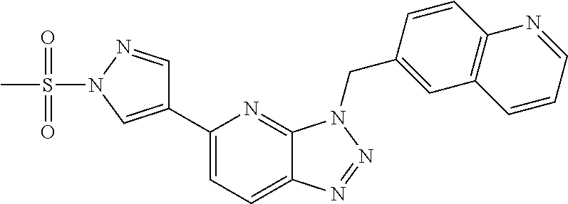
C1(C2=CN(S(C)(=O)=O)N=C2)=CC=C2C(=N1)N(CC1=CC3=C(C=C1)N=CC=C3)N=N2
